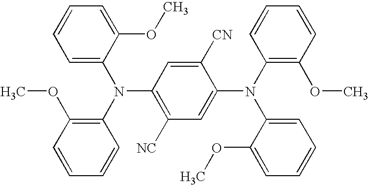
C1=CC=C(OC)C(N(C2=C([NC])C=C(N(C3=CC=CC=C3OC)C3=C(OC)C=CC=C3)C([CN])=C2)C2=C(OC)C=CC=C2)=C1
